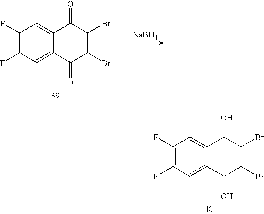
C1(O)C(Br)C(Br)C(O)C2=CC(F)=C(F)C=C12.C1(=O)C(Br)C(Br)C(=O)C2=CC(F)=C(F)C=C12.[NaBH4]
